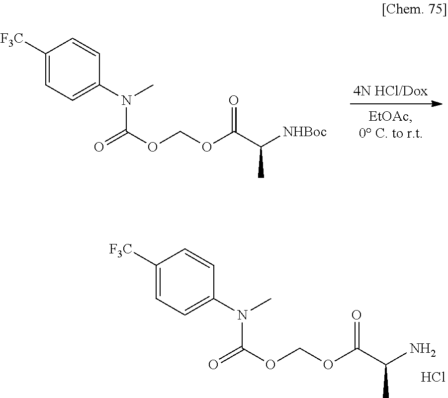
C1([F3C])=CC=C(N(C)C(=O)OCOC(C([NHBoc])C)=O)C=C1.Cl.C1([F3C])=CC=C(N(C)C(=O)OCOC(C(N)C)=O)C=C1
